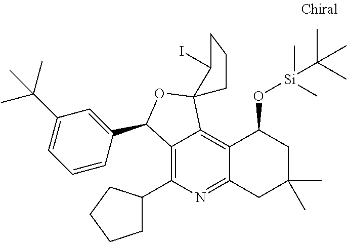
C1=CC(C2C3=C(C4CCCC4)N=C4C(=C3C3(O2)C(I)CCC3)C(O[Si](C(C)(C)C)(C)C)CC(C)(C)C4)=CC(C(C)(C)C)=C1
